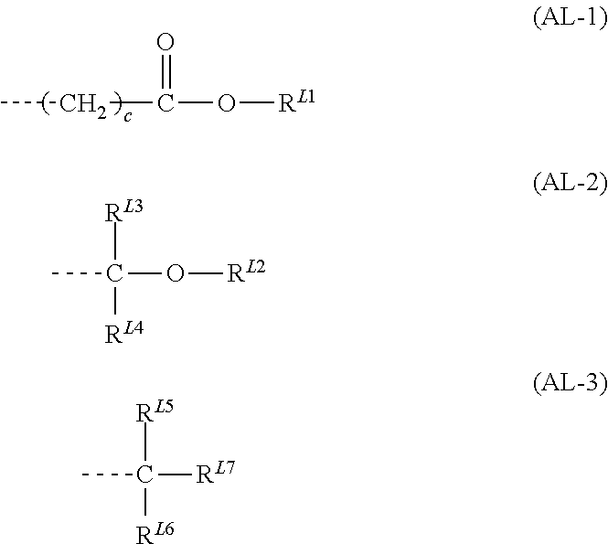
CCC(O[RL1])=O.C(O[RL2])([RL3])([RL4])C.C([RL7])([RL5])([RL6])C
